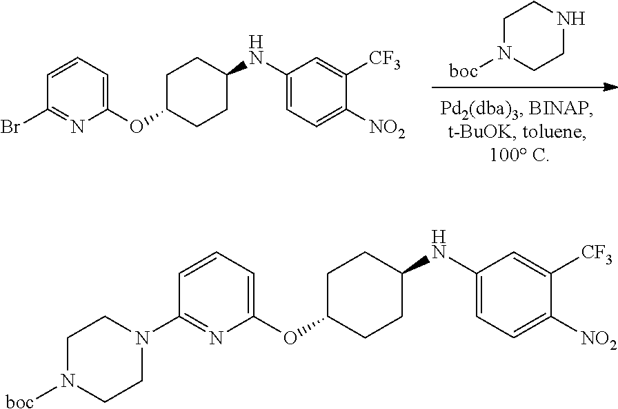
C1C(OC2=CC=CC(N3CCN([boc])CC3)=N2)CCC(NC2=CC=C([NO2])C([CF3])=C2)C1.N1CCN([boc])CC1.C1C(OC2=CC=CC(Br)=N2)CCC(NC2=CC=C([NO2])C([CF3])=C2)C1
